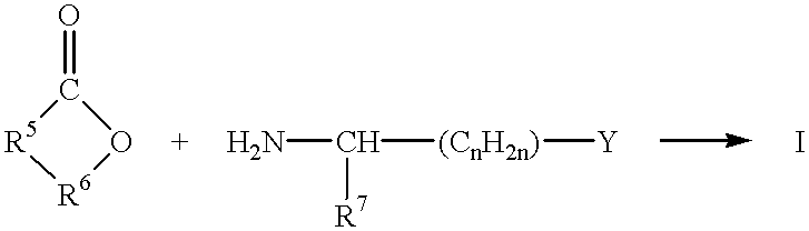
O1C(=O)[R5][R6]1.NC([(CnH2n)][Y])[R7]
